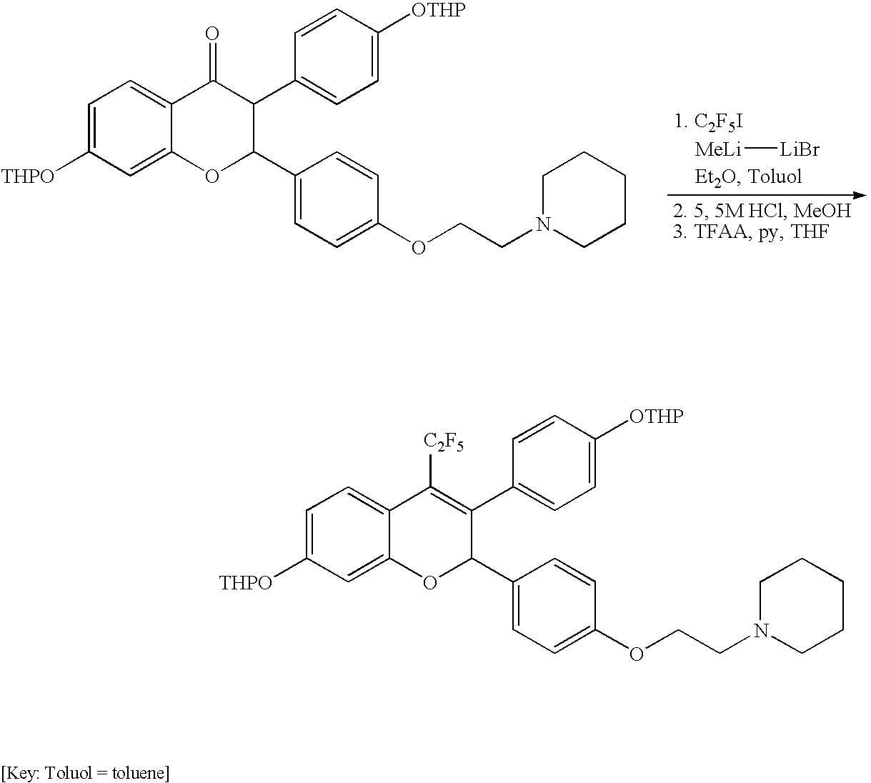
C1=C([THPO])C=C2C(=C1)C(=O)C(C1=CC=C([OTHP])C=C1)C(C1=CC=C(OCCN3CCCCC3)C=C1)O2.[MeLi][LiBr].C1=C([THPO])C=C2C(=C1)C([C2F5])=C(C1=CC=C([OTHP])C=C1)C(C1=CC=C(OCCN3CCCCC3)C=C1)O2
